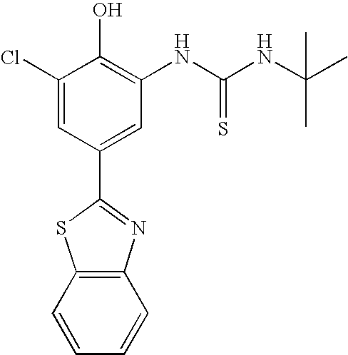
C1(Cl)=CC(C2=NC3=C(S2)C=CC=C3)=CC(NC(NC(C)(C)C)=S)=C1O
